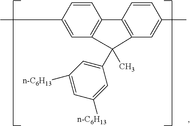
C1=CC(C)=CC2=C1C1=C(C=C(C)C=C1)C2(C)C1=CC([n-C6H13])=CC([n-C6H13])=C1
